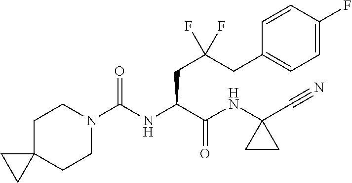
C12(CCN(C(NC(C(NC3(C#N)CC3)=O)CC(CC3=CC=C(F)C=C3)(F)F)=O)CC1)CC2
